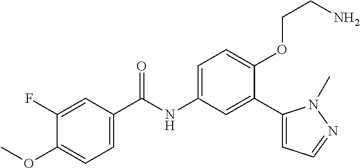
C1(F)=CC(C(=O)NC2=CC=C(OCCN)C(C3=CC=NN3C)=C2)=CC=C1OC
